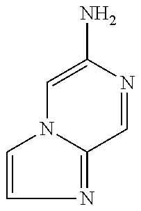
C1=C(N)N=CC2=NC=CN12
